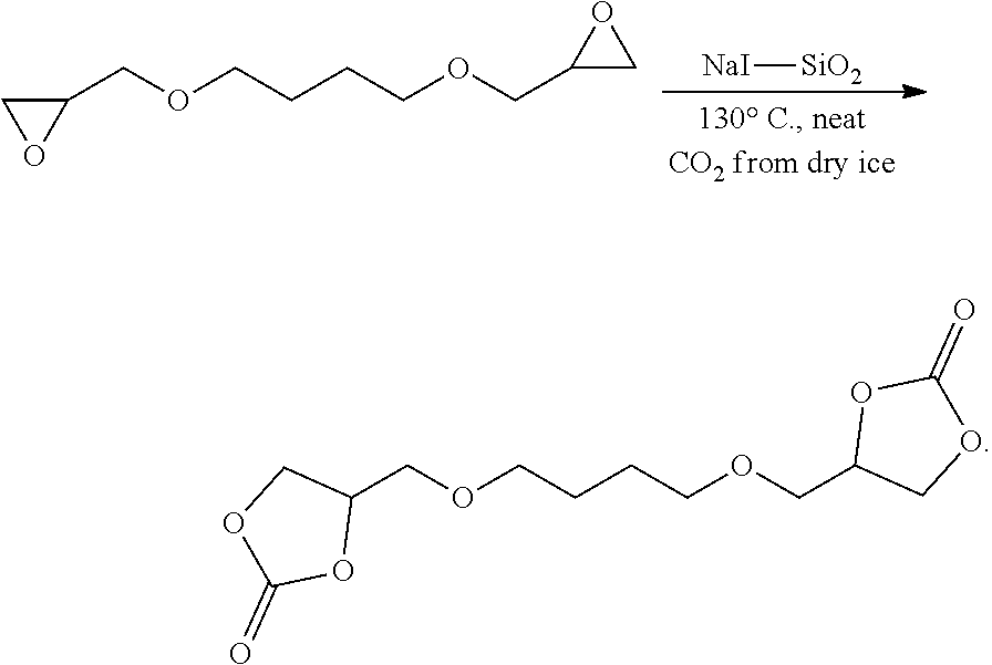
[NaI][SiO2].C1(COCCCCOCC2CO2)CO1.C1(COCCCCOCC2COC(=O)O2)COC(=O)O1
